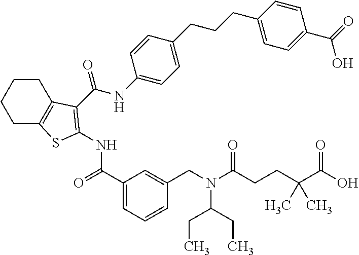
C1CC2=C(CC1)SC(NC(=O)C1=CC=CC(CN(C(CC)CC)C(=O)CCC(C(=O)O)(C)C)=C1)=C2C(NC1=CC=C(CCCC2=CC=C(C(=O)O)C=C2)C=C1)=O
